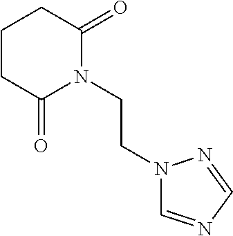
C1CC(=O)N(CCN2C=NC=N2)C(=O)C1
